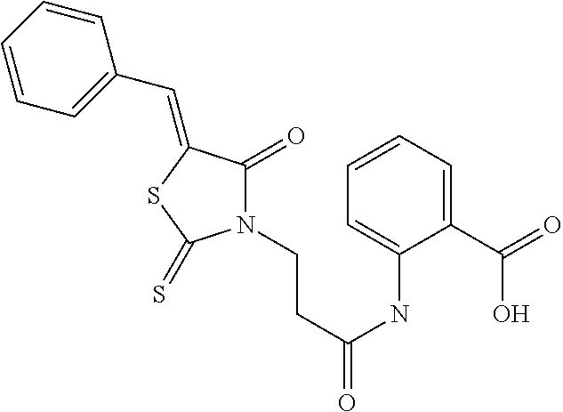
N1(CCC(=O)NC2=CC=CC=C2C(=O)O)C(=O)C(=CC2=CC=CC=C2)SC1=S
